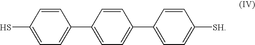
C1=CC(S)=CC=C1C1=CC=C(C2=CC=C([SH])C=C2)C=C1
